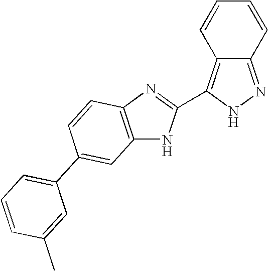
C1=CC2=C(C3=NC4=C(N3)C=C(C3=CC=CC(C)=C3)C=C4)NN=C2C=C1
